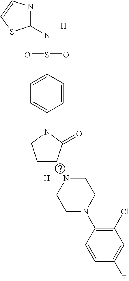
[H].C1(NS(C2=CC=C(N3CCCC3=O)C=C2)(=O)=O)=NC=CS1.[H].N1CCN(C2=C(Cl)C=C(F)C=C2)CC1
